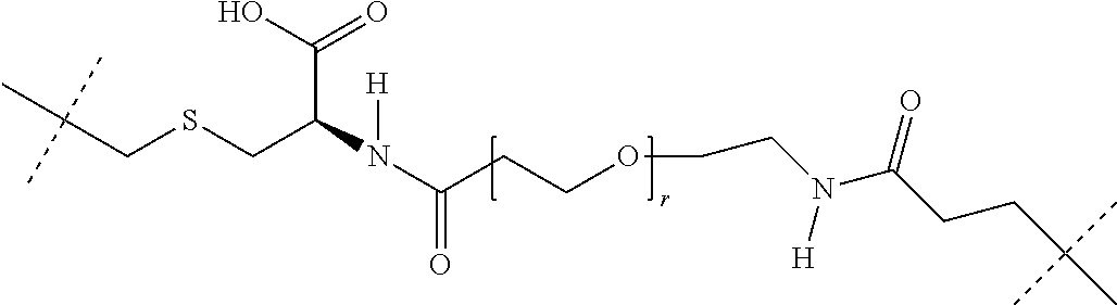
C(CCOCCN(C(CCC(C)(C)C)=O)[H])(=O)N(C(CSCC(C)(C)C)C(=O)O)[H]
